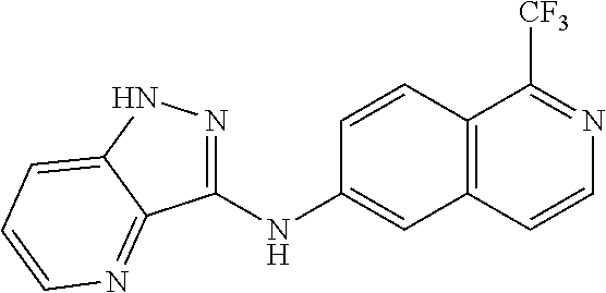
C12=C(C=CN=C1[CF3])C=C(NC1=NNC3=CC=CN=C13)C=C2
